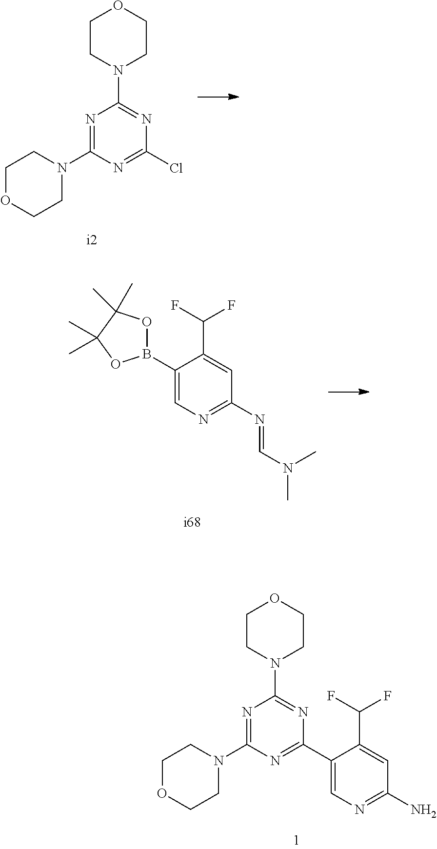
N1=C(N2CCOCC2)N=C(Cl)N=C1N1CCOCC1.C1(B2OC(C)(C)C(C)(C)O2)=CN=C(N=CN(C)C)C=C1C(F)F.N1=C(N2CCOCC2)N=C(C2=CN=C(N)C=C2C(F)F)N=C1N1CCOCC1
